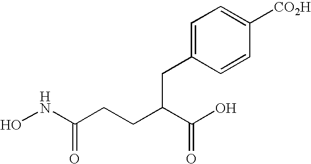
ONC(CCC(C(O)=O)CC1=CC=C([CO2H])C=C1)=O
